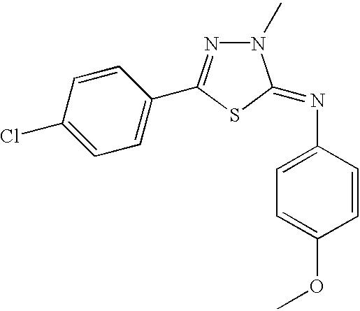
C1=C(Cl)C=CC(C2=NN(C)C(=NC3=CC=C(OC)C=C3)S2)=C1
